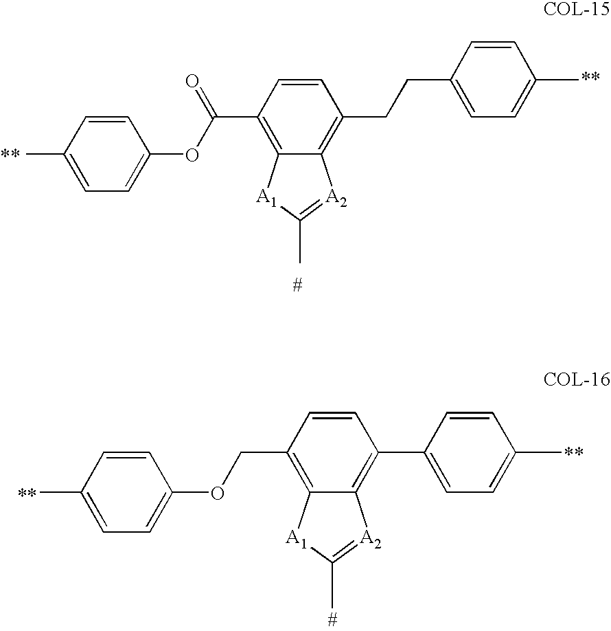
C1=C(C)C=CC(OC(=O)C2=C3C(=C(CCC4=CC=C(C)C=C4)C=C2)[A2]=C(C)[A1]3)=C1.C1=C(C)C=CC(OCC2=C3C(=C(C4=CC=C(C)C=C4)C=C2)[A2]=C(C)[A1]3)=C1
